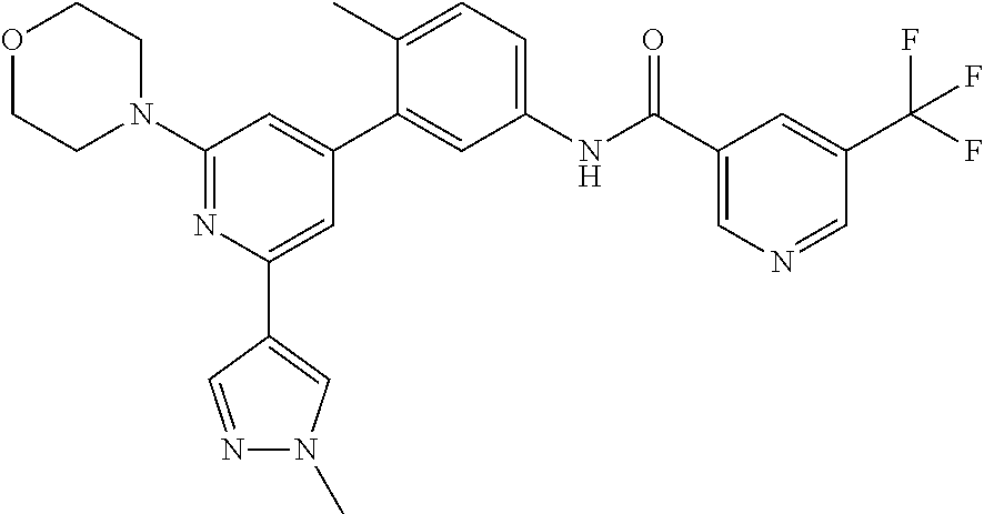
O1CCN(C2=NC(C3=CN(C)N=C3)=CC(C3=CC(NC(C4=CN=CC(C(F)(F)F)=C4)=O)=CC=C3C)=C2)CC1
